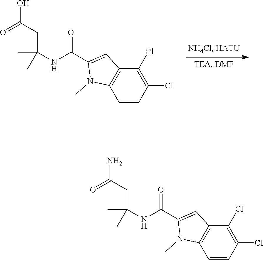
OC(CC(NC(C1=CC2=C(N1C)C=CC(Cl)=C2Cl)=O)(C)C)=O.NC(CC(NC(C1=CC2=C(N1C)C=CC(Cl)=C2Cl)=O)(C)C)=O
